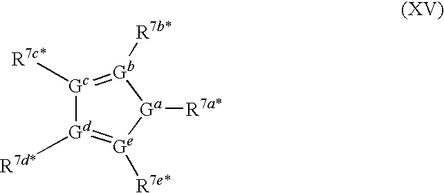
[Gc]1([R7c*])=[Gb]([R7b*])[Ga]([R7a*])[Ge]([R7e*])=[Gd]1[R7d*]
